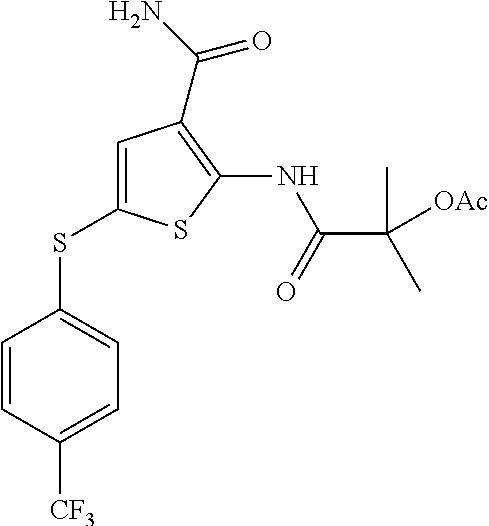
C1=C(SC2=CC=C([CF3])C=C2)SC(NC(C([OAc])(C)C)=O)=C1C(N)=O
